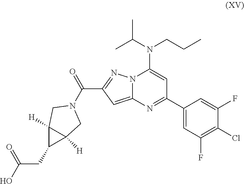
C1(C2=NC3=CC(C(=O)N4CC5([H])C(CC(O)=O)C5([H])C4)=NN3C(N(C(C)C)CCC)=C2)=CC(F)=C(Cl)C(F)=C1
